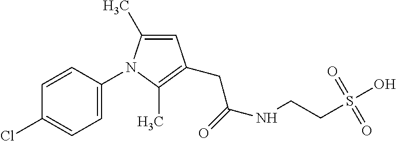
C1=C(N2C(C)=CC(CC(=O)NCCS(O)(=O)=O)=C2C)C=CC(Cl)=C1
